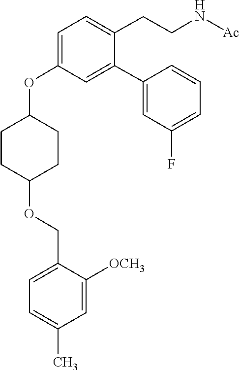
C1CC(OCC2=CC=C(C)C=C2[OCH3])CCC1OC1=CC=C(CCN[Ac])C(C2=CC(F)=CC=C2)=C1
